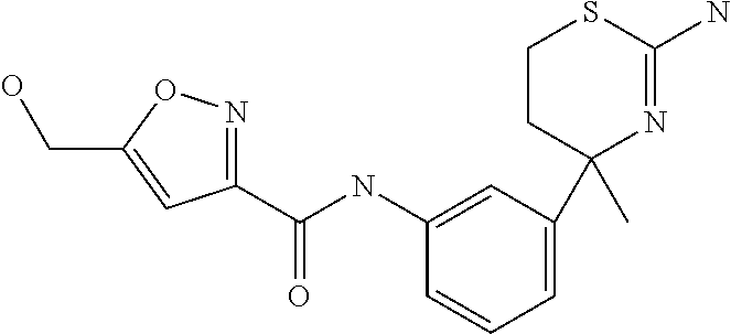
C1=CC=C(C2(C)N=C(N)SCC2)C=C1NC(C1=NOC(CO)=C1)=O
